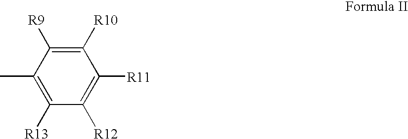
C1([R13])=C(C)C([R9])=C([R10])C([R11])=C1[R12]
